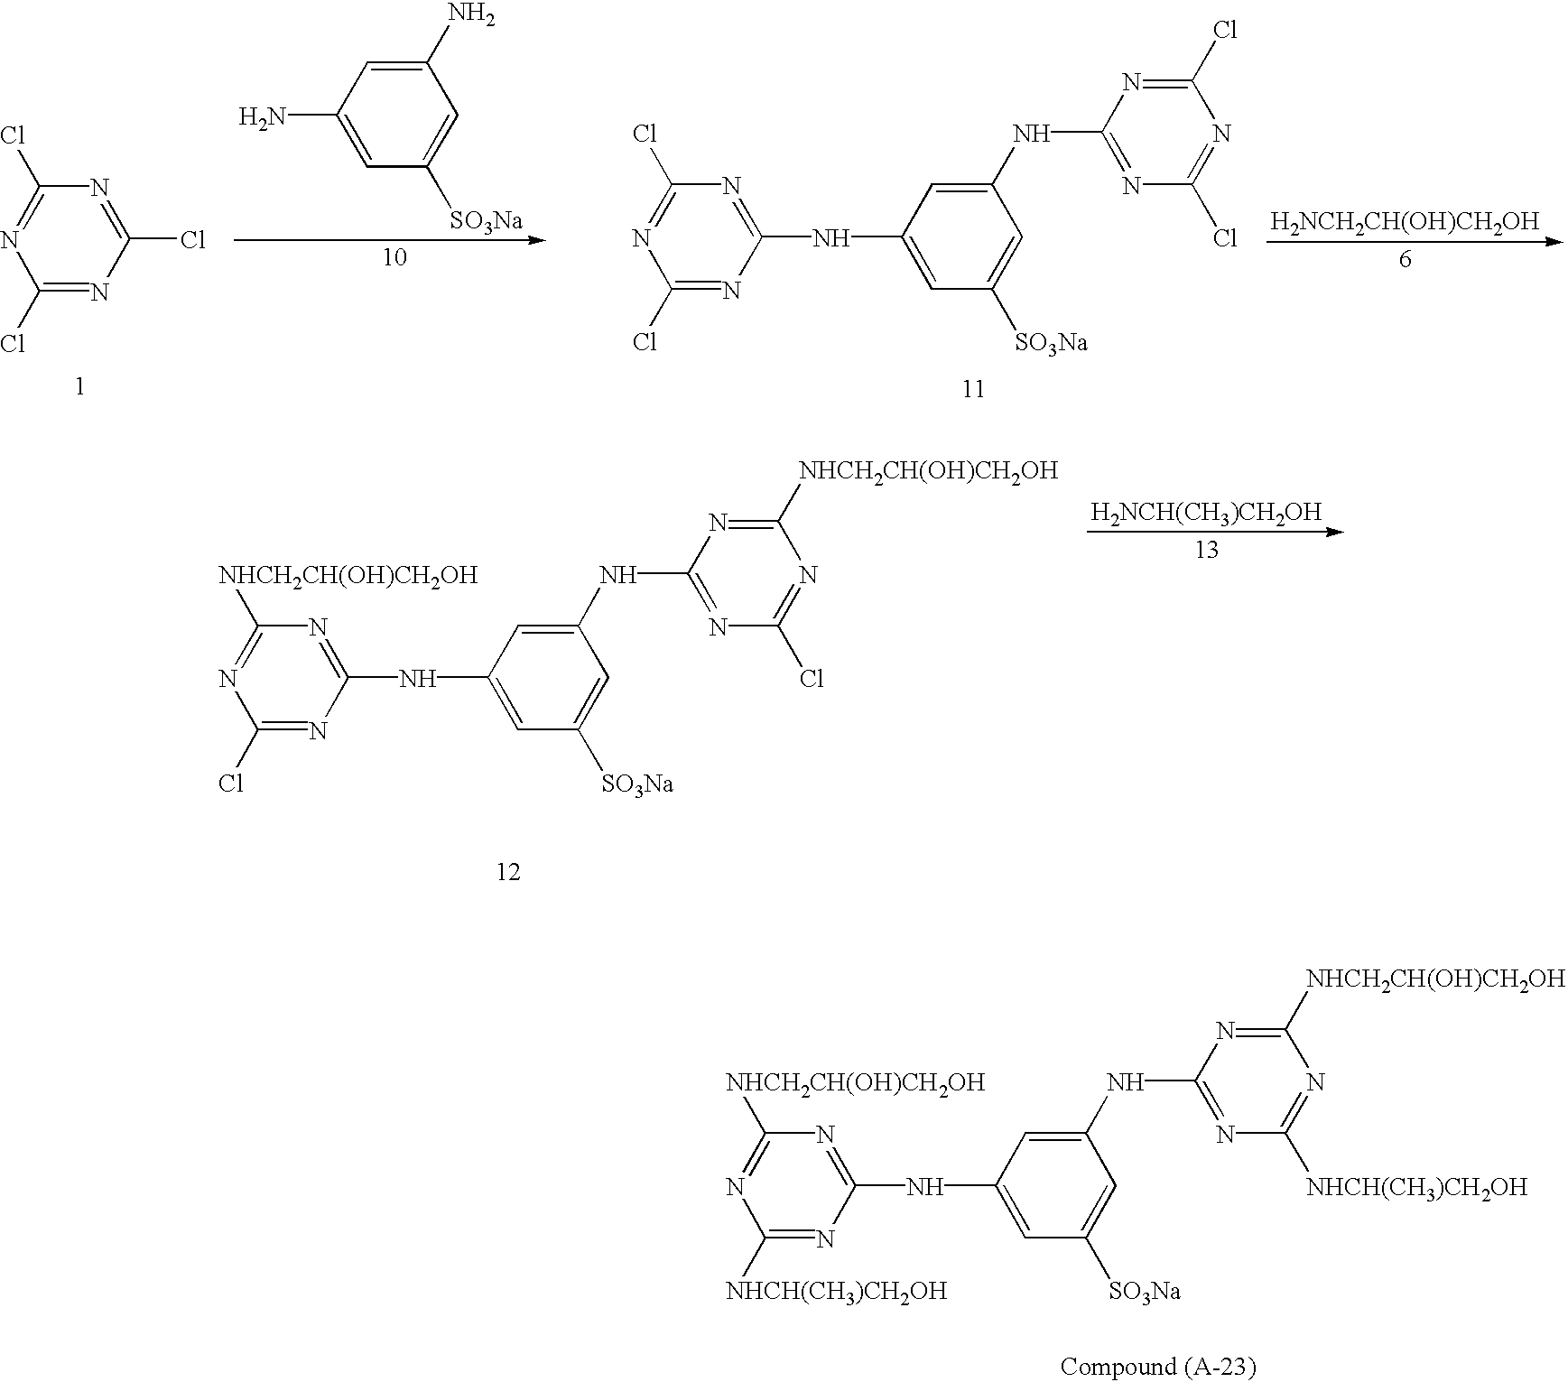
C1(Cl)=NC(Cl)=NC(Cl)=N1.C1=C(N)C=C(N)C=C1[SO3Na].C1(Cl)=NC(NC2=CC([SO3Na])=CC(NC3=NC(Cl)=NC(Cl)=N3)=C2)=NC(Cl)=N1.[H2NCH2CH(OH)CH2OH].C1(Cl)=NC(NC2=CC([SO3Na])=CC(NC3=NC(Cl)=NC([NHCH2CH(OH)CH2OH])=N3)=C2)=NC([NHCH2CH(OH)CH2OH])=N1.[H2NCH(CH3)CH2OH].C1([NHCH(CH3)CH2OH])=NC(NC2=CC([SO3Na])=CC(NC3=NC([NHCH(CH3)CH2OH])=NC([NHCH2CH(OH)CH2OH])=N3)=C2)=NC([NHCH2CH(OH)CH2OH])=N1
